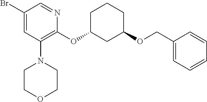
C1(COC2CCCC(OC3=C(N4CCOCC4)C=C(Br)C=N3)C2)=CC=CC=C1
